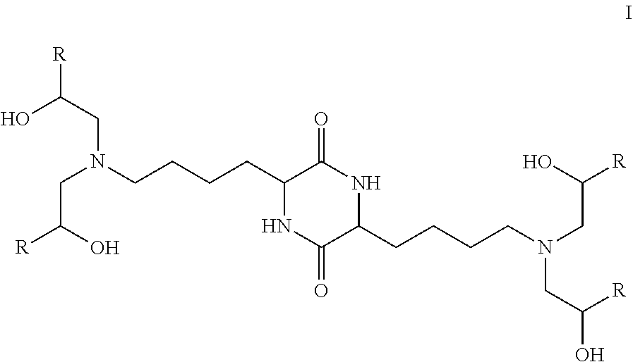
C(C(O)[R])N(CC(O)[R])CCCCC1C(=O)NC(CCCCN(CC(O)[R])CC([R])O)C(=O)N1
